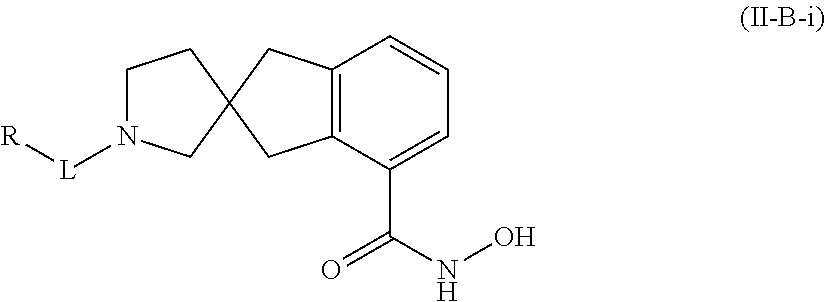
C12=C(C=CC=C1C(NO)=O)CC1(C2)CCN([L][R])C1
